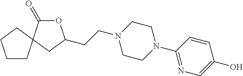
O1C(=O)C2(CC1CCN1CCN(C3=NC=C(O)C=C3)CC1)CCCC2
